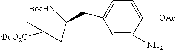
C1(CC(CC(C)[tBuO2C])[BocHN])=CC=C([OAc])C(N)=C1
